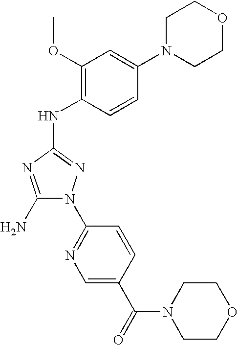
C1(N)=NC(NC2=C(OC)C=C(N3CCOCC3)C=C2)=NN1C1=NC=C(C(=O)N2CCOCC2)C=C1
